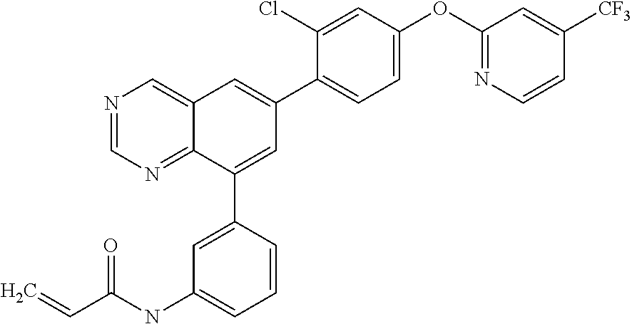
C(C(NC1=CC=CC(C2=CC(C3=CC=C(OC4=NC=CC([CF3])=C4)C=C3Cl)=CC3=CN=CN=C23)=C1)=O)=C
